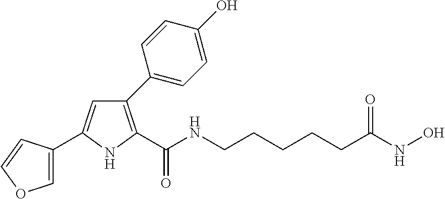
C1(C2=CC=C(O)C=C2)=C(C(NCCCCCC(=O)NO)=O)NC(C2=COC=C2)=C1
